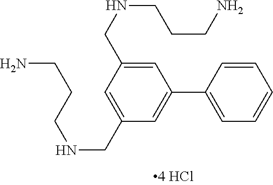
C(CCN)NCC1=CC(CNCCCN)=CC(C2=CC=CC=C2)=C1
